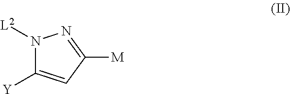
N1([L2])C([Y])=CC([M])=N1
